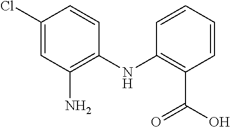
C1(Cl)=CC(N)=C(NC2=C(C(=O)O)C=CC=C2)C=C1
